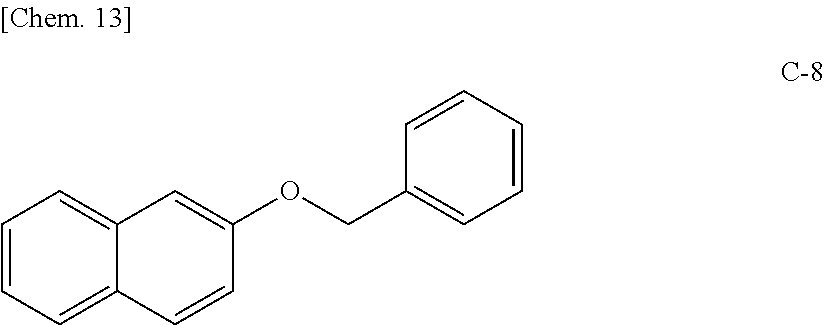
C1=CC=C2C(=C1)C=C(OCC1=CC=CC=C1)C=C2
